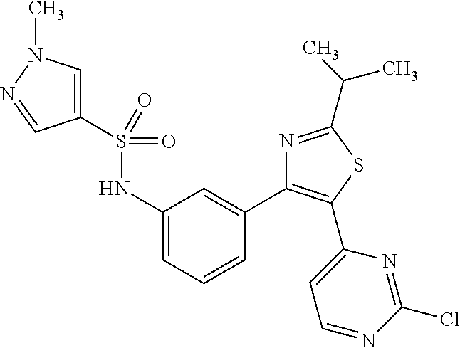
C1(NS(C2=CN(C)N=C2)(=O)=O)=CC=CC(C2=C(C3=CC=NC(Cl)=N3)SC(C(C)C)=N2)=C1
